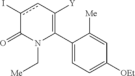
C1(C2=C([Y])cc(I)C(=O)N2C[Me])=CC=C([OEt])C=C1[Me]
